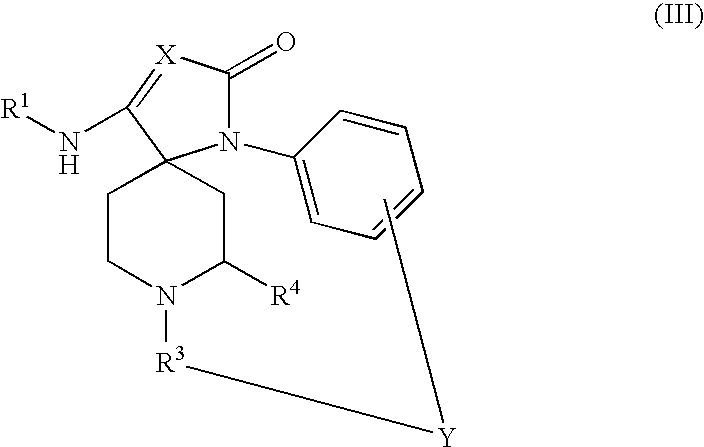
N1([R3][Y]C)C([R4])CC2(CC1)N(C1=CC=CC=C1)C(=O)[X]=C2N[R1]
